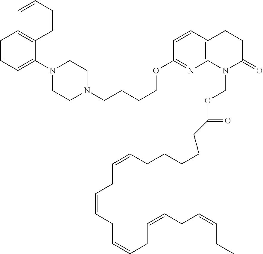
C1=CC=C(N2CCN(CCCCOC3=NC4=C(C=C3)CCC(=O)N4COC(=O)CCCCCC=CCC=CCC=CCC=CCC=CCC)CC2)C2=C1C=CC=C2
